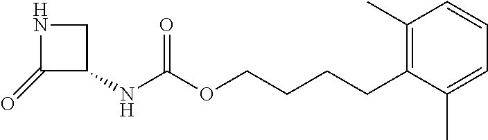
C1(=O)C(NC(OCCCCC2=C(C)C=CC=C2C)=O)CN1
